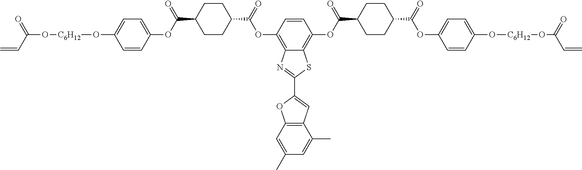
C12=C(OC(C3CCC(C(OC4=CC=C(O[C6H12]OC(=O)C=C)C=C4)=O)CC3)=O)C=CC(OC(C3CCC(C(=O)OC4=CC=C(O[C6H12]OC(=O)C=C)C=C4)CC3)=O)=C1SC(C1=CC3=C(O1)C=C(C)C=C3C)=N2
